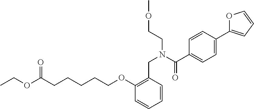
C1=CC(C2=CC=CO2)=CC=C1C(N(CC1=C(OCCCCCC(OCC)=O)C=CC=C1)CCOC)=O
